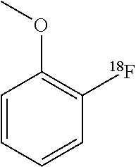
C1=CC=CC([18F])=C1OC
